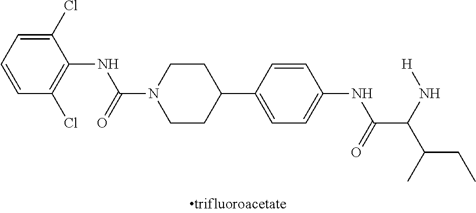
C1(Cl)=CC=CC(Cl)=C1NC(N1CCC(C2=CC=C(NC(C(N[H])C(C)CC)=O)C=C2)CC1)=O
